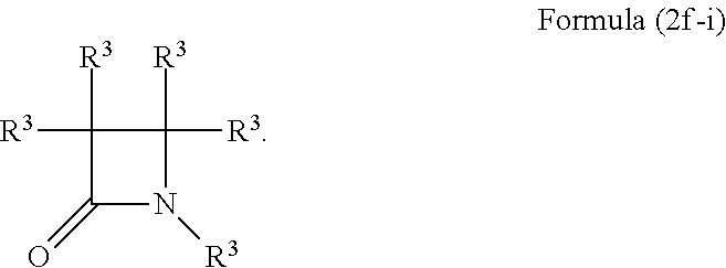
C1([R3])([R3])C(=O)N([R3])C1([R3])[R3]
